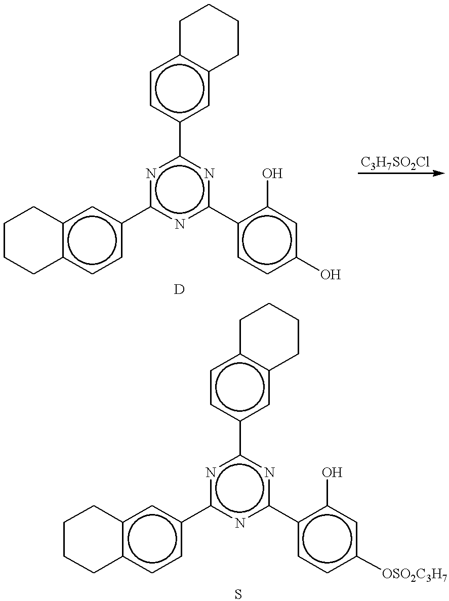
c1cc(-c2nc(-c3cc4c(cc3)CCCC4)nc(-c3ccc(O)cc3O)n2)cc2c1CCCC2.c1cc(-c2nc(-c3cc4c(cc3)CCCC4)nc(-c3ccc([OSO2C3H7])cc3O)n2)cc2c1CCCC2
